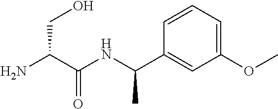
NC(C(NC(C1=CC(OC)=CC=C1)C)=O)CO
